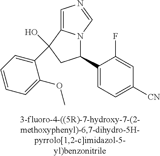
C1=C2N(C=N1)C(C1=CC=C([CN])C=C1F)CC2(C1=CC=CC=C1OC)O
